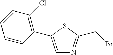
C1=C(C2=C(Cl)C=CC=C2)SC(CBr)=N1
